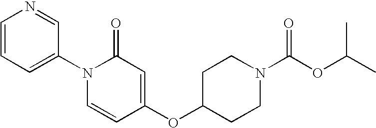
C1=CC=C(N2C=CC(OC3CCN(C(OC(C)C)=O)CC3)=CC2=O)C=N1
